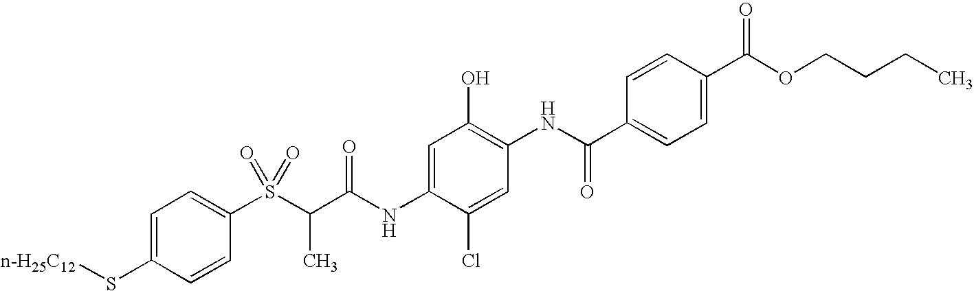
C1=C(S[n-H25C12])C=CC(S(C(C(NC2=CC(O)=C(NC(C3=CC=C(C(OCCCC)=O)C=C3)=O)C=C2Cl)=O)C)(=O)=O)=C1
